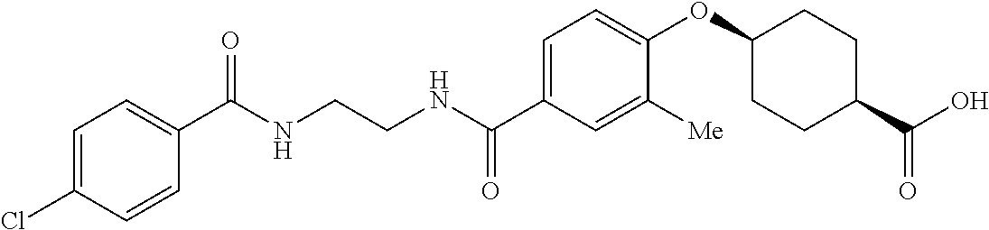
N(CCNC(C1=CC=C(OC2CCC(C(O)=O)CC2)C([Me])=C1)=O)C(=O)C1=CC=C(Cl)C=C1
